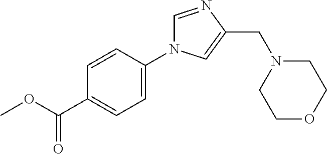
C1=NC(CN2CCOCC2)=CN1C1=CC=C(C(OC)=O)C=C1
